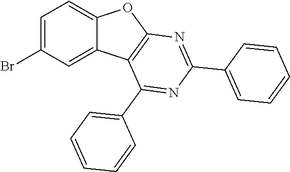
C1=C(Br)C=C2C(=C1)OC1=C2C(C2=CC=CC=C2)=NC(C2=CC=CC=C2)=N1
